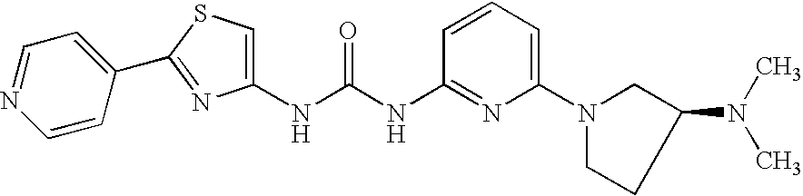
C1(NC(NC2=NC(N3CC(N(C)C)CC3)=CC=C2)=O)=CSC(C2=CC=NC=C2)=N1
